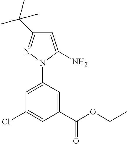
C1=C(N)N(C2=CC(Cl)=CC(C(OCC)=O)=C2)N=C1C(C)(C)C
